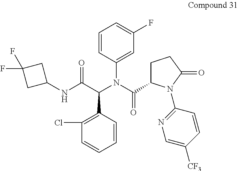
C1=C(N(C(=O)C2CCC(=O)N2C2=NC=C([CF3])C=C2)C(C(NC2CC(F)(F)C2)=O)C2=C(Cl)C=CC=C2)C=CC=C1F
